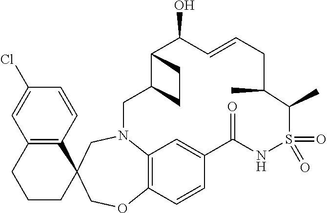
C12=C(C=CC(Cl)=C1)C1(CCC2)COC2=C3N(C1)CC1CCC1C(O)C=CCC(C)C(C)S(=O)(=O)NC(=O)C(=C3)C=C2
